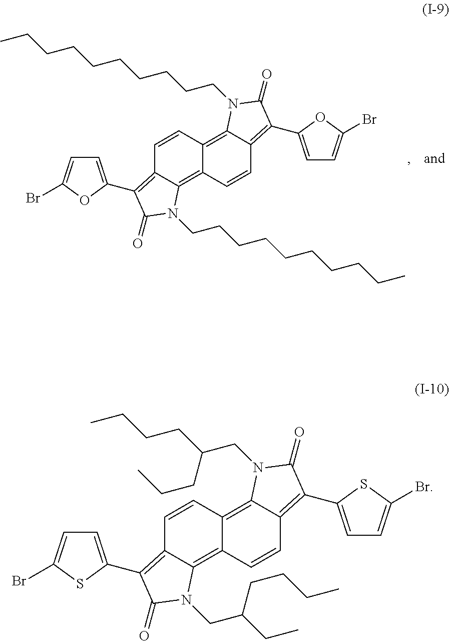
C1=CC2=C3C(=C(C4=CC=C(Br)O4)C(=O)N3CCCCCCCCCC)C=CC2=C2C1=C(C1=CC=C(Br)O1)C(=O)N2CCCCCCCCCC.C1=CC2=C3C(=C(C4=CC=C(Br)S4)C(=O)N3CC(CCCC)CCC)C=CC2=C2C1=C(C1=CC=C(Br)S1)C(=O)N2CC(CC)CCCC
